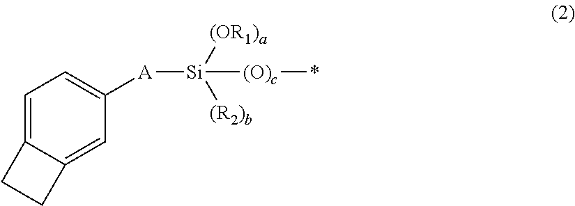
C1=C2C(=CC([A][Si]([(O)c]*)([(OR1)a])[(R2)b])=C1)CC2
